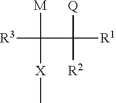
[R3]C(C([R1])([Q])[R2])([M])[X]C
